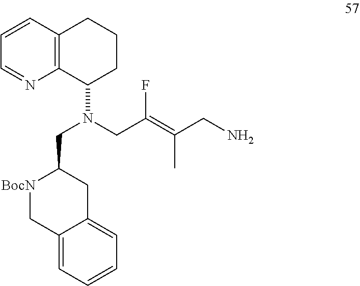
C1=CC2=C(N=C1)C(N(CC(=C(CN)C)F)CC1[BocN]CC3=CC=CC=C3C1)CCC2
